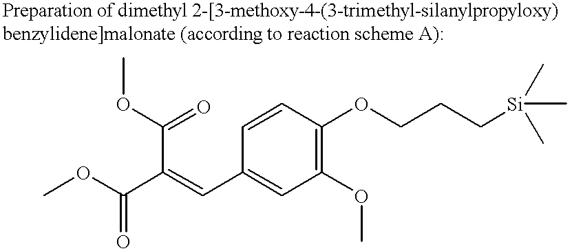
C1=CC(OCCC[Si](C)(C)C)=C(OC)C=C1C=C(C(OC)=O)C(OC)=O
